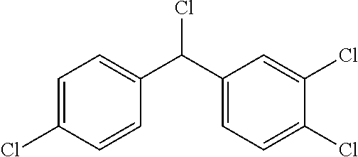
C1=C(Cl)C=CC(C(C2=CC=C(Cl)C(Cl)=C2)Cl)=C1
